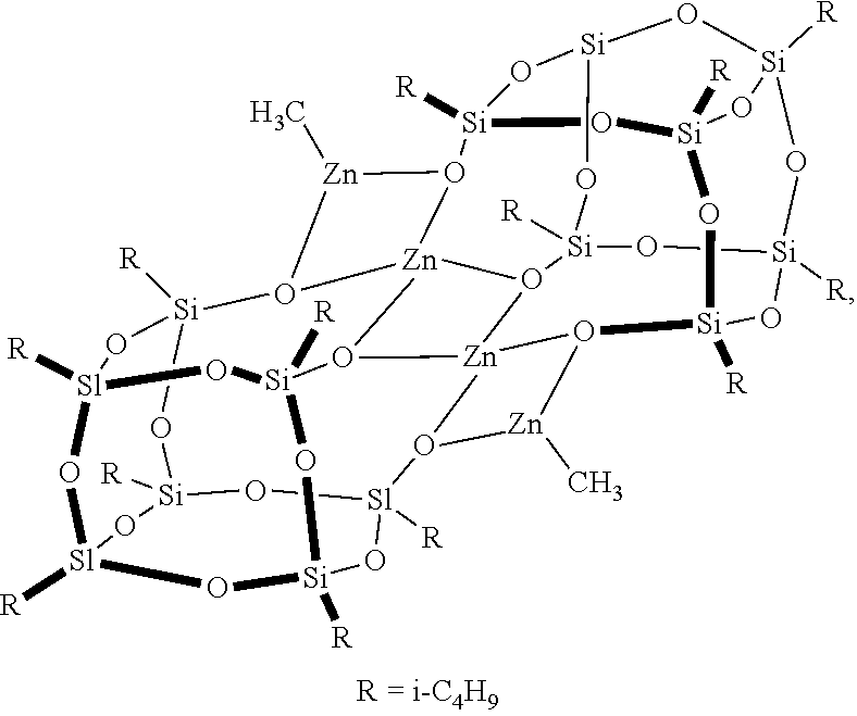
[Sl]12([R])O[Si]3([R])O[Si]4([R])O5[Zn]67O8[Si]([R])(O[Si]([R])(O[Sl]([R])(O(C)[Zn]89O6[Si]6([R])O[Si]8O[Si]([R])(O[Si]%10([R])O[Si]([R])(O[Si]([R])(O[Si]([R])(O%10)O8)O6)O9[Zn]C)O7[Zn]5C)O3)O1)O[Sl]([R])(O2)O4
